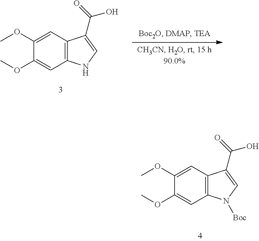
C1=C(OC)C(OC)=CC2=C1C(C(=O)O)=CN2.C1=C(OC)C(OC)=CC2=C1C(C(=O)O)=CN2[Boc]
